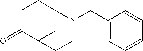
C1C(=O)C2CC(C1)N(CC1=CC=CC=C1)CC2
